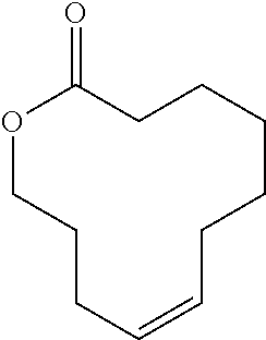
O1CCCC=CCCCCCC1=O
